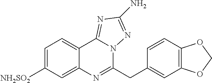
C1=C([NH2SO2])C=C2C(=C1)C1=NC(N)=NN1C(CC1=CC3=C(C=C1)OCO3)=N2
